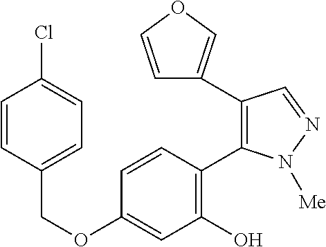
C(OC1=CC(O)=C(C2=C(C3=COC=C3)C=NN2[Me])C=C1)C1=CC=C(Cl)C=C1
